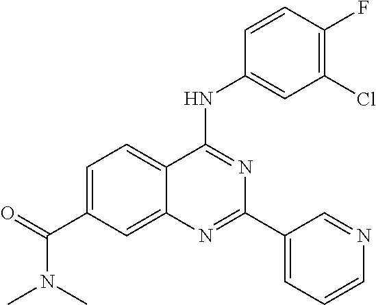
N(C1=NC(C2=CC=CN=C2)=NC2=CC(C(=O)N(C)C)=CC=C12)C1=CC(Cl)=C(F)C=C1
